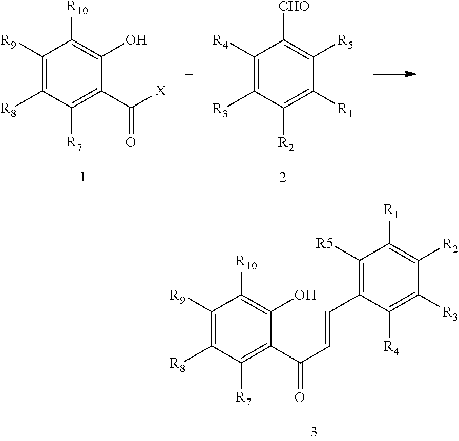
C1([R9])=C([R8])C([R7])=C(C(C=CC2=C([R5])C([R1])=C([R2])C([R3])=C2[R4])=O)C(O)=C1[R10].C1([R9])=C([R8])C([R7])=C(C([X])=O)C(O)=C1[R10].C1([R4])=C([R3])C([R2])=C([R1])C([R5])=C1[CHO]
